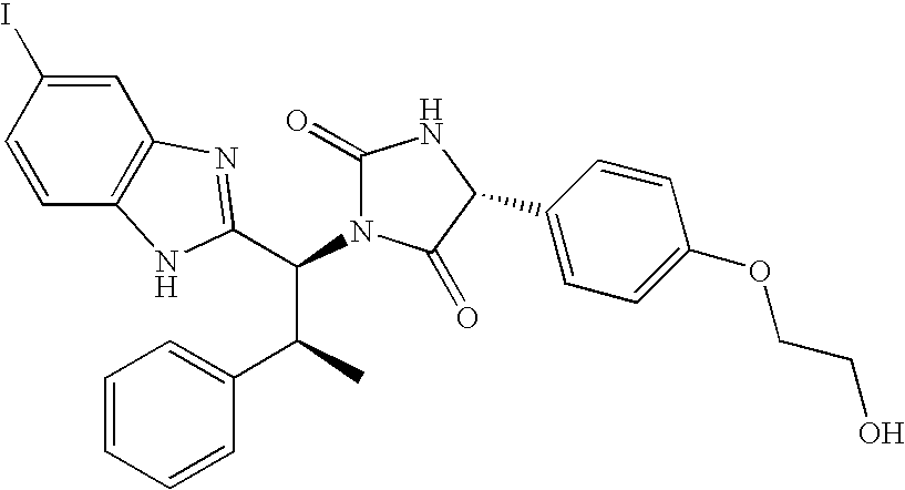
C1=C(I)C=CC2=C1N=C(C(C(C1=CC=CC=C1)C)N1C(=O)NC(C3=CC=C(OCCO)C=C3)C1=O)N2
